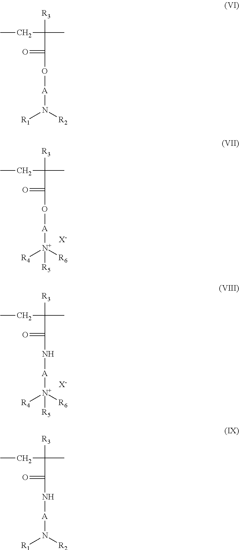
CCC(C)([R3])C(=O)O[A][N+]([R4])([R6])[R5].[X-].CCC(C)([R3])C(=O)N[A][N+]([R4])([R6])[R5].[X-].CCC(C)([R3])C(=O)O[A]N([R1])[R2].CCC(C)([R3])C(=O)N[A]N([R1])[R2]
